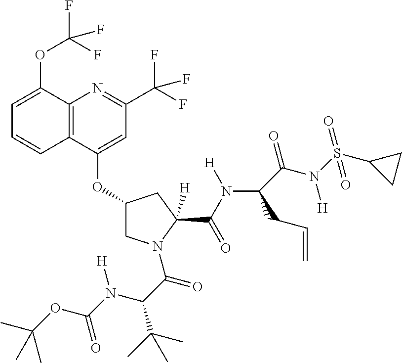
C12=C(C(OC3CN(C(C(N(C(=O)OC(C)(C)C)[H])C(C)(C)C)=O)C(C(N([H])C4(C(=O)N(S(=O)(C5CC5)=O)[H])C(C=C)C4)=O)([H])C3)=CC(C(F)(F)F)=N1)C=CC=C2OC(F)(F)F
